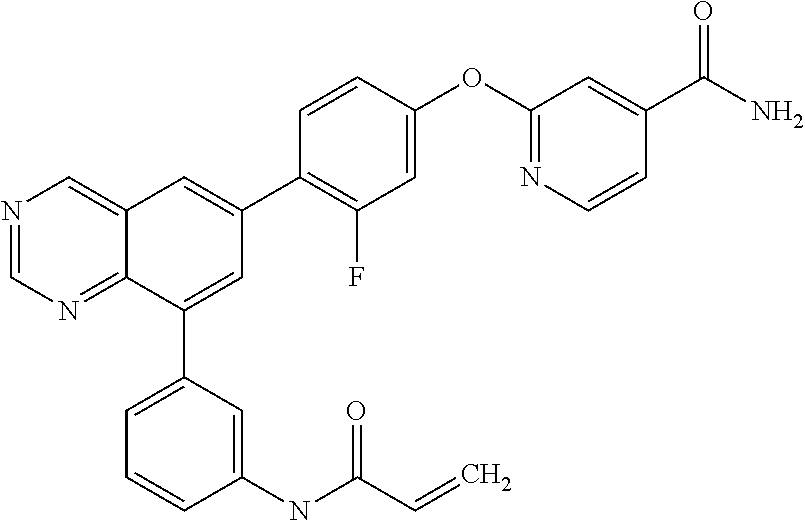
C1(OC2=NC=CC(C(N)=O)=C2)=CC(F)=C(C2=CC3=CN=CN=C3C(C3=CC=CC(NC(C=C)=O)=C3)=C2)C=C1
